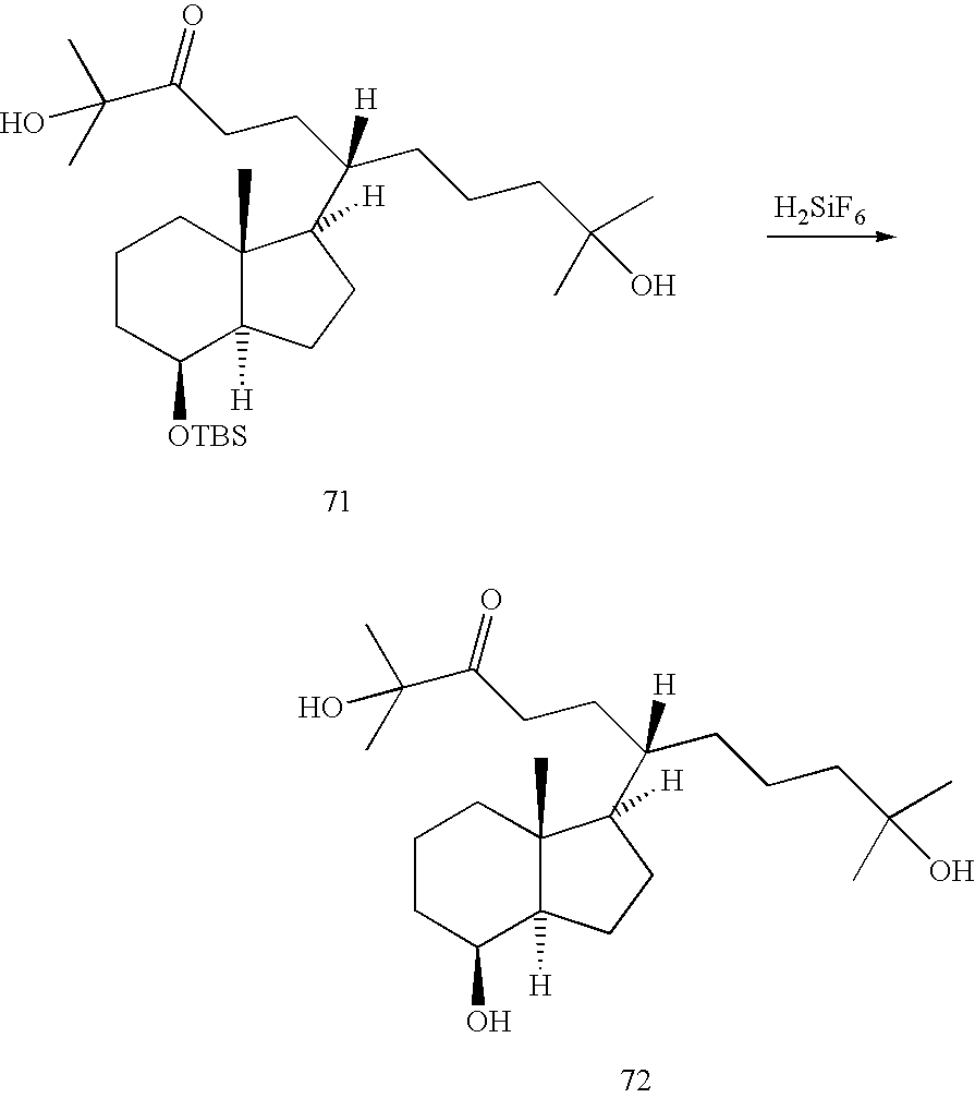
C1CC([OTBS])C2([H])C(C)(C1)C([H])(C(CCC(C(O)(C)C)=O)(CCCC(O)(C)C)[H])CC2.[H2SiF6].C1CC(O)C2([H])C(C)(C1)C([H])(C(CCC(C(O)(C)C)=O)(CCCC(O)(C)C)[H])CC2
